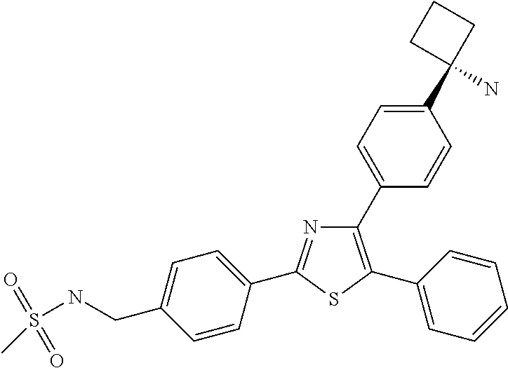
C1(C2=CC=C(C3(N)CCC3)C=C2)=C(C2=CC=CC=C2)SC(C2=CC=C(CNS(C)(=O)=O)C=C2)=N1
